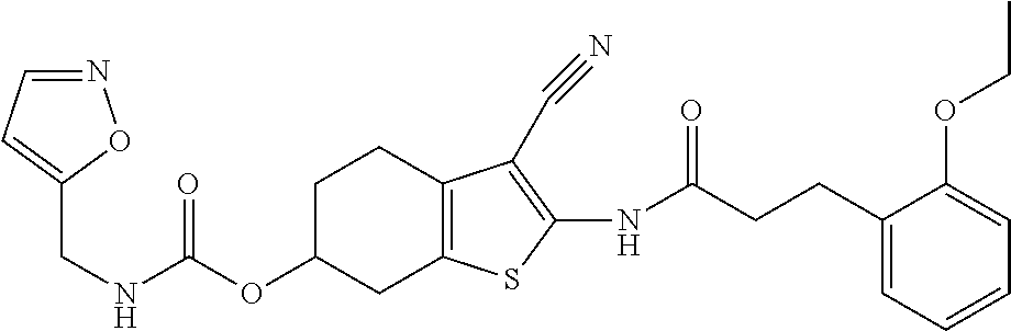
C(NC(OC1CC2=C(CC1)C(C#N)=C(NC(CCC1=CC=CC=C1OCC)=O)S2)=O)C1=CC=NO1
